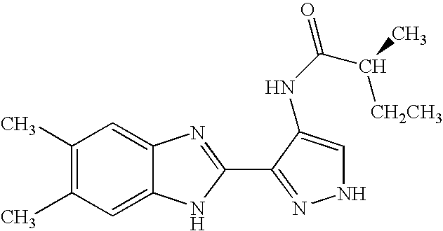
C12=CC(C)=C(C)C=C1N=C(C1=NNC=C1NC(=O)C(C)[CH2CH3])N2
